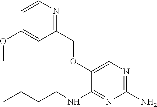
N1=C(COC2=CN=C(N)N=C2NCCCC)C=C(OC)C=C1
